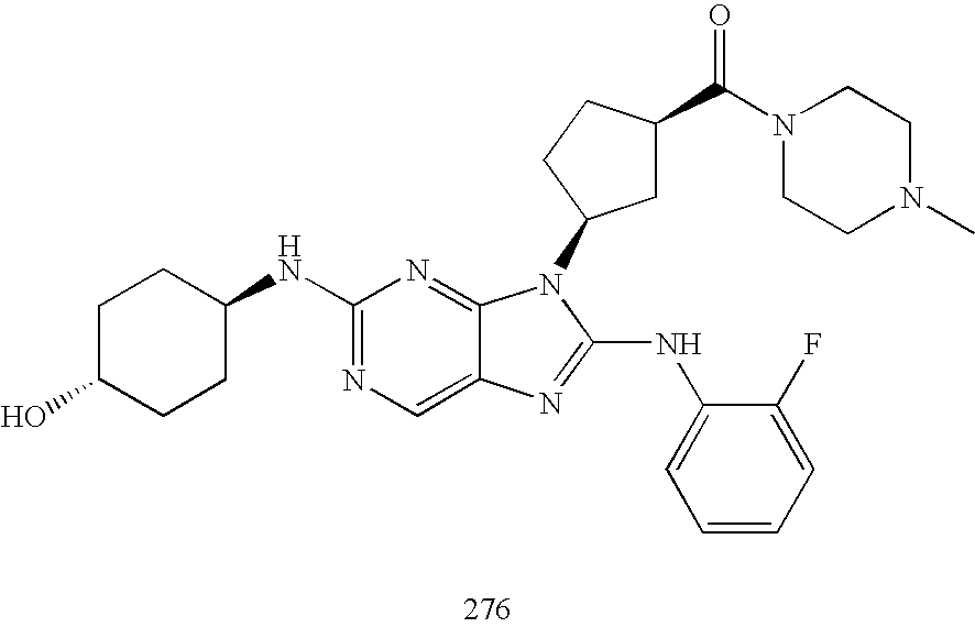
C1(NC2CCC(O)CC2)=NC=C2C(=N1)N(C1CC(C(N3CCN(C)CC3)=O)CC1)C(NC1=CC=CC=C1F)=N2
